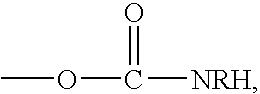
COC([NRH])=O
